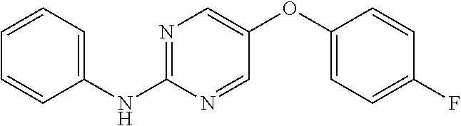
C1(NC2=NC=C(OC3=CC=C(F)C=C3)C=N2)=CC=CC=C1
